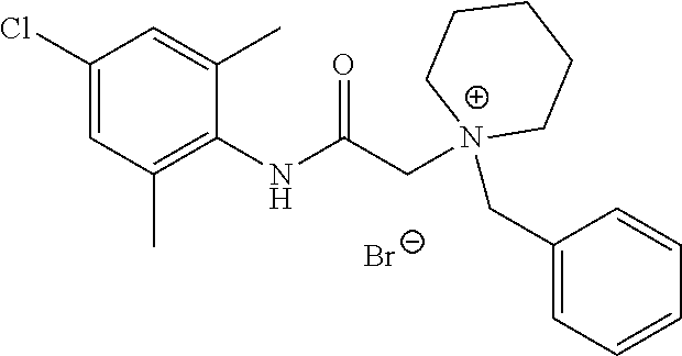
C1(Cl)=CC(C)=C(NC(C[N+]2(CC3=CC=CC=C3)CCCCC2)=O)C(C)=C1.[Br-]
